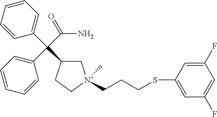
C(C(C1C[N+](CCCSC2=CC(F)=CC(F)=C2)(C)CC1)(C1=CC=CC=C1)C1=CC=CC=C1)(N)=O
